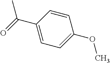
CC(=O)C1=CC=C(OC)C=C1
